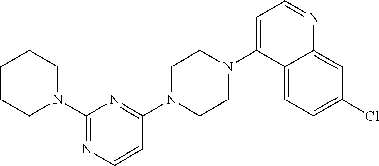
N1(C2=NC=CC(N3CCN(C4=CC=NC5=CC(Cl)=CC=C45)CC3)=N2)CCCCC1
